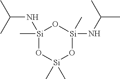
[Si]1(C)(NC(C)C)O[Si](C)(C)O[Si](NC(C)C)(C)O1
